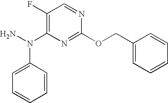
C1(F)=C(N(N)C2=CC=CC=C2)N=C(OCC2=CC=CC=C2)N=C1
